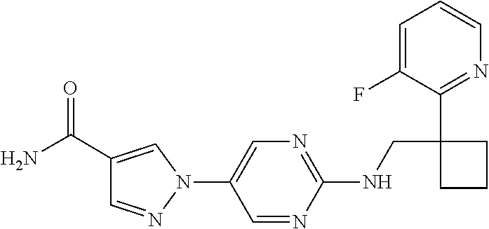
N(CC1(C2=NC=CC=C2F)CCC1)C1=NC=C(N2C=C(C(N)=O)C=N2)C=N1
